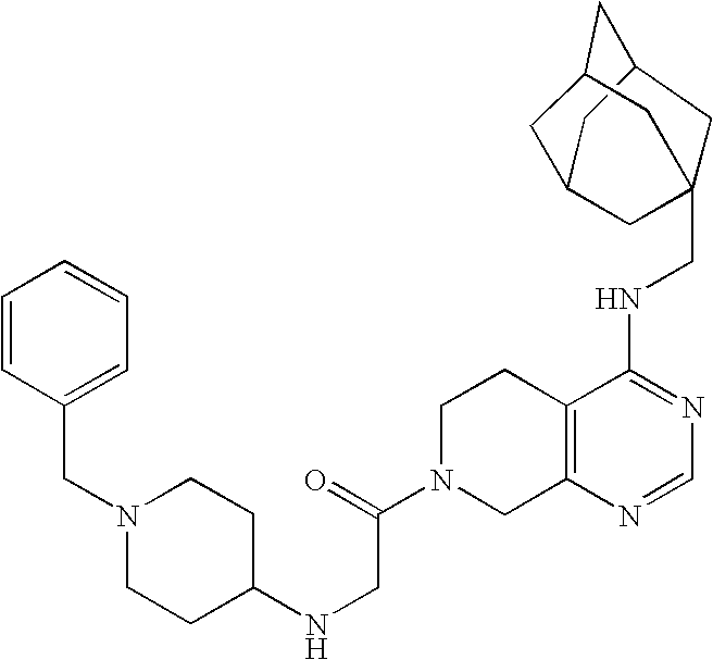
C12=C(N=CN=C1NCC13CC4CC(CC(C4)C1)C3)CN(C(=O)CNC1CCN(CC3=CC=CC=C3)CC1)CC2
